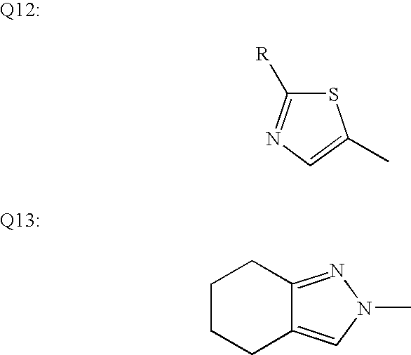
S1C([R])=NC=C1C.C1CCC2=CN(C)N=C2C1
